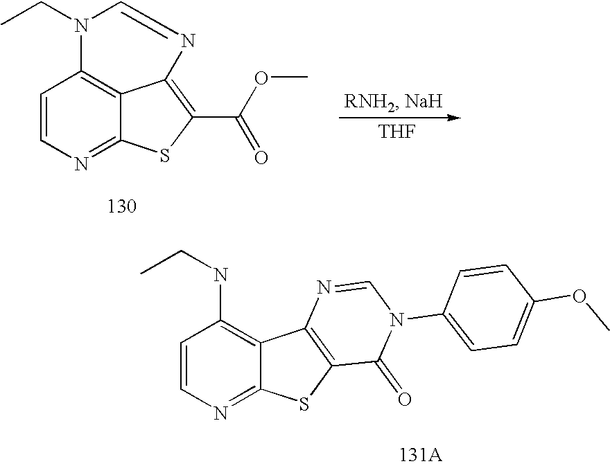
C1=CN=C2C(=C1NCC)C1=C(S2)C(=O)N(C2=CC=C(OC)C=C2)C=N1.C1=CN=C2C3=C1N(CC)C=NC3=C(C(OC)=O)S2.[THF]
